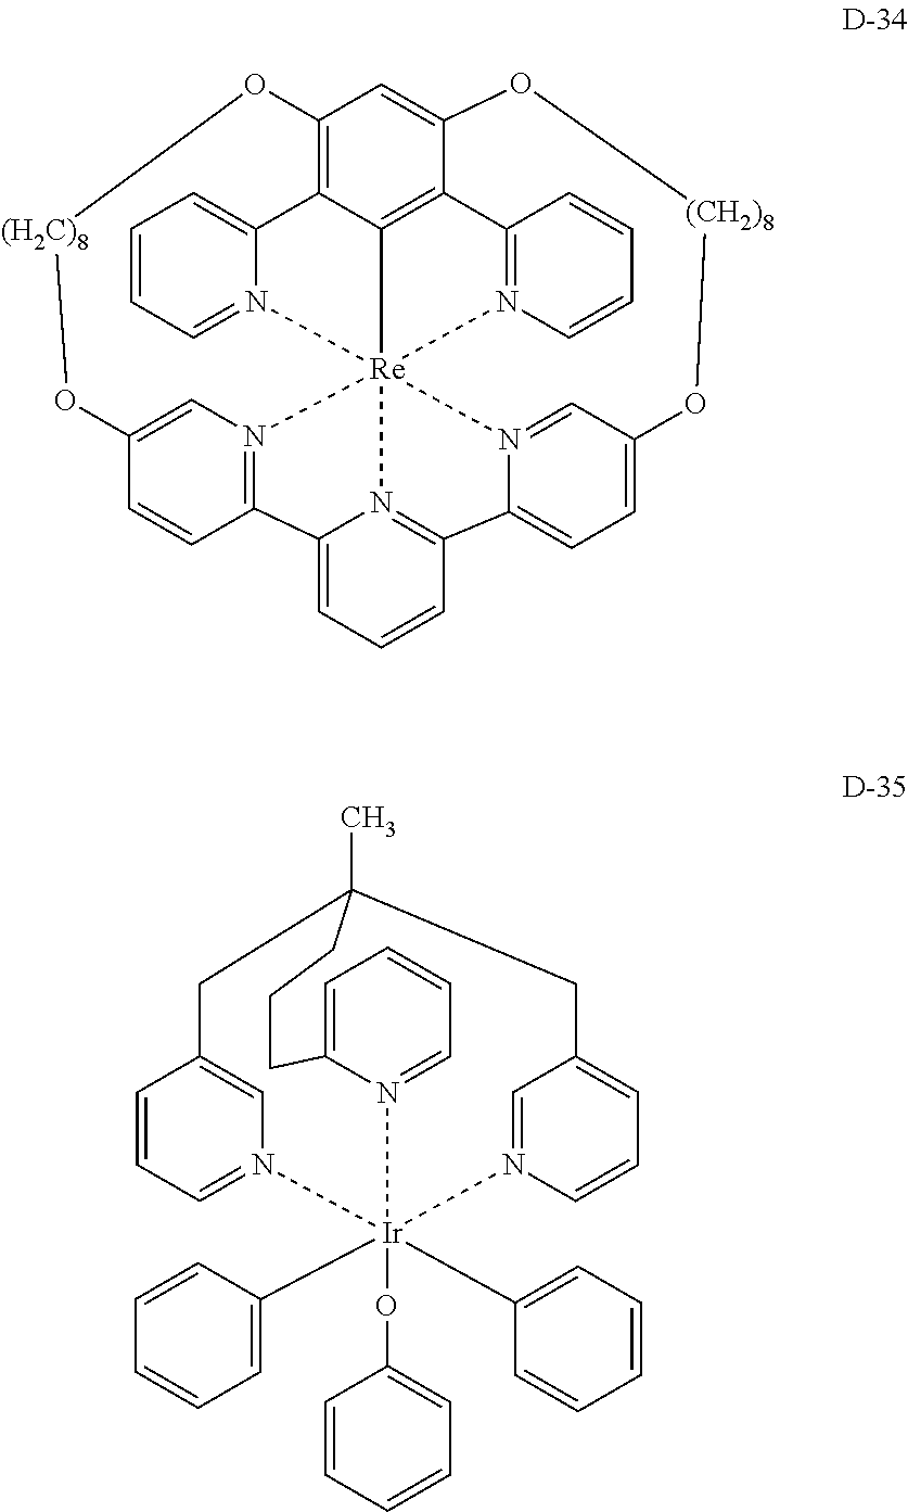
C12=C3C4=C5C(=C1)O[(CH2)8]OC1=CC=C6N(=C1)[Re]41(N4=CC=CC=C34)(N3=C5C=CC=C3)N3=C6C=CC=C3C3=N1C=C(C=C3)O[(H2C)8]O2.C1=C2N(=CC=C1)[Ir]1(C3=CC=CC=C3)(C3=CC=CC=C3)(OC3=CC=CC=C3)N3=CC=CC(=C3)CC(C)(CCC2)CC2=CC=CN1=C2
